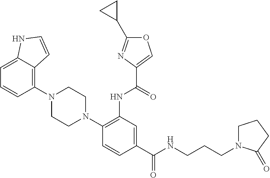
C1=CC(N2CCN(C3=C(NC(=O)C4=COC(C5CC5)=N4)C=C(C(NCCCN4CCCC4=O)=O)C=C3)CC2)=C2C(=C1)NC=C2
